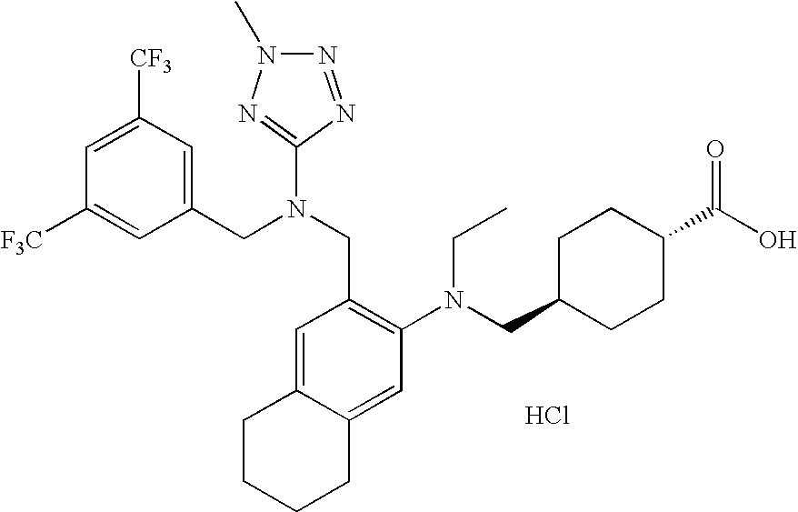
C1=C([CF3])C=C(CN(CC2=C(N(CC3CCC(C(O)=O)CC3)CC)C=C3C(=C2)CCCC3)C2=NN(C)N=N2)C=C1[F3C].Cl
